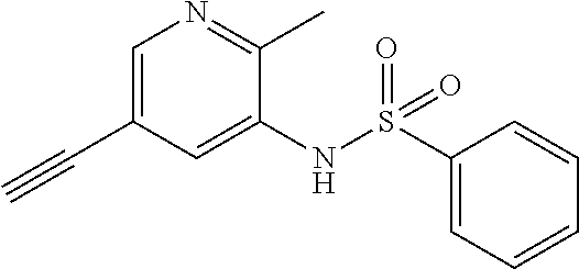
C1=C(C#C)C=C(NS(C2=CC=CC=C2)(=O)=O)C(C)=N1
